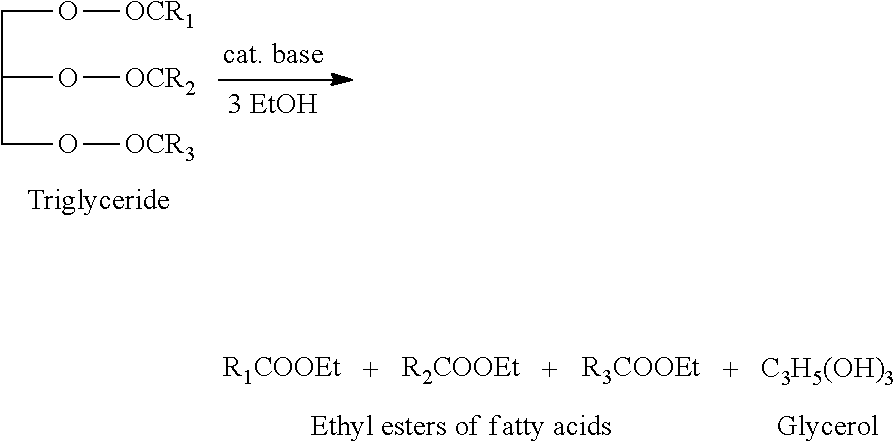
C(O[OCR1])C(CO[OCR3])O[OCR2].[R1COOEt].[R2COOEt].[R3COOEt].[C3H5(OH)3]
